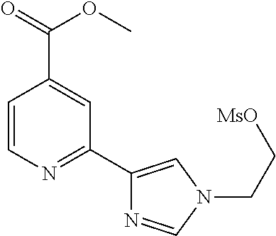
N1(CC[MsO])C=C(C2=NC=CC(C(OC)=O)=C2)N=C1
